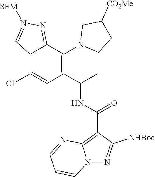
N12N=C([NHBoc])C(C(NC(C3=C(N4CCC([CO2Me])C4)C4=NN([SEM])=CC4C(Cl)=C3)C)=O)=C1N=CC=C2
